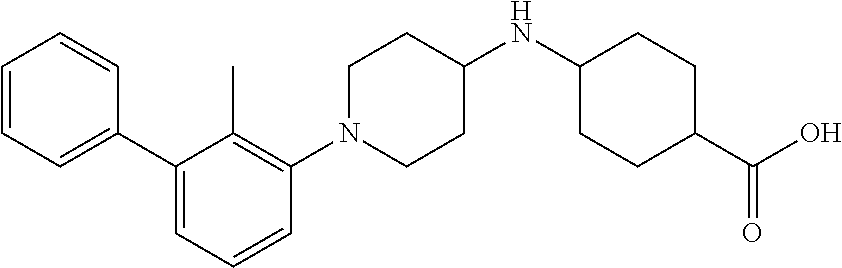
C1=CC=CC(C2=CC=CC(N3CCC(NC4CCC(C(=O)O)CC4)CC3)=C2C)=C1
